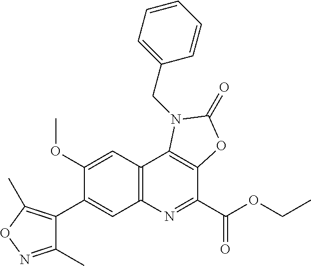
C1(C)=NOC(C)=C1C1=CC2=C(C=C1OC)C1=C(C(C(OCC)=O)=N2)OC(=O)N1CC1=CC=CC=C1
